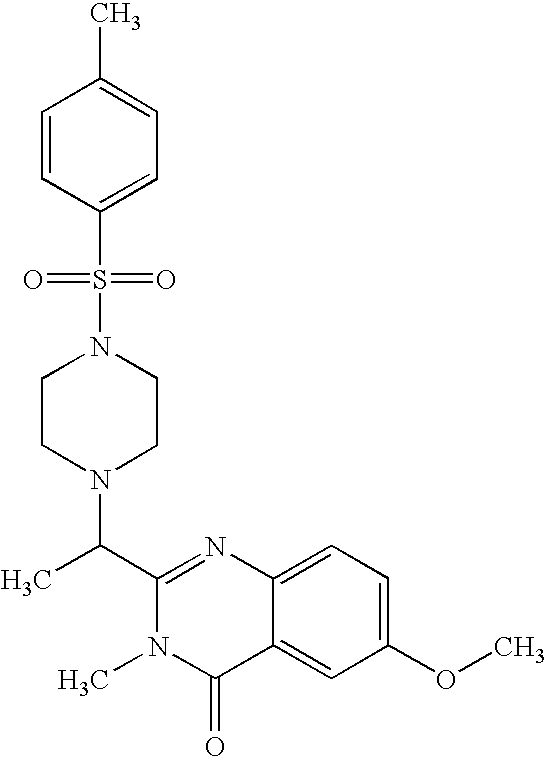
C1(C(N2CCN(S(=O)(=O)C3=CC=C(C)C=C3)CC2)C)=NC2=CC=C(OC)C=C2C(=O)N1C
